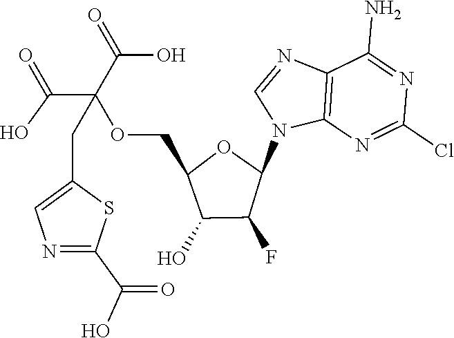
C12=C(N=C(Cl)N=C1N)N(C1OC(COC(C(=O)O)(C(=O)O)CC3=CN=C(C(O)=O)S3)C(O)C1F)C=N2
